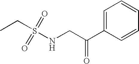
S(NCC(C1=CC=CC=C1)=O)(CC)(=O)=O
